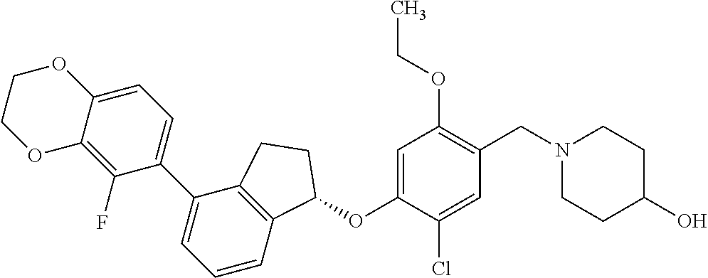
C1(F)=C2C(=CC=C1C1=CC=CC3=C1CCC3OC1=CC(OCC)=C(CN3CCC(O)CC3)C=C1Cl)OCCO2
